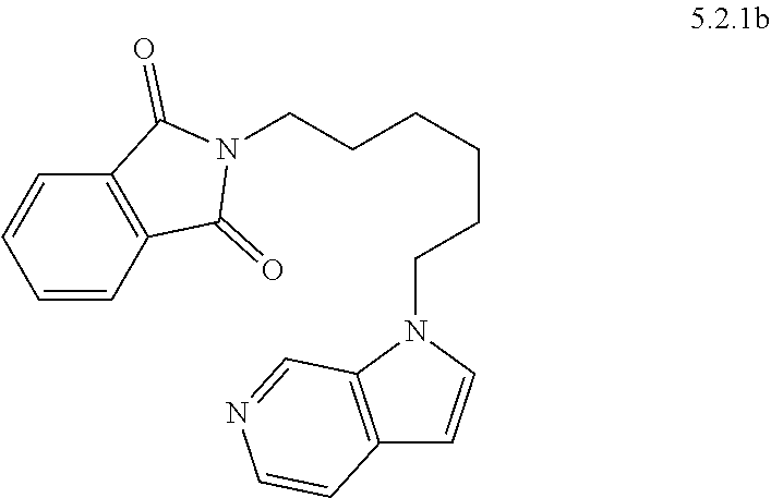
N1(CCCCCCN2C3=C(C=C2)C=CN=C3)C(=O)C2=C(C1=O)C=CC=C2
